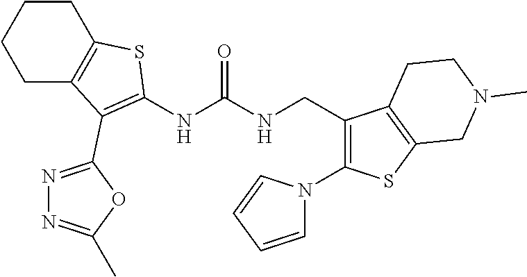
C1C2=C(CCC1)SC(NC(NCC1=C(N3C=CC=C3)SC3=C1CCN(C)C3)=O)=C2C1=NN=C(C)O1
